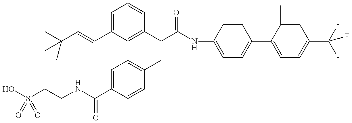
OS(CCNC(C1=CC=C(CC(C(=O)NC2=CC=C(C3=CC=C(C(F)(F)F)C=C3C)C=C2)C2=CC(C=CC(C)(C)C)=CC=C2)C=C1)=O)(=O)=O
